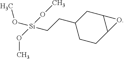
CO[Si](CCC1CCC2C(C1)O2)(OC)OC
